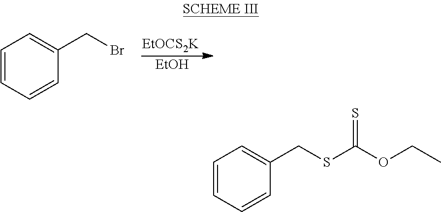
[EtOCS2K].[EtOH].C(Br)C1=CC=CC=C1.C(C1=CC=CC=C1)SC(OCC)=S
